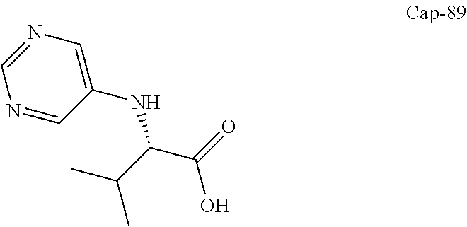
C1(NC(C(=O)O)C(C)C)=CN=CN=C1
